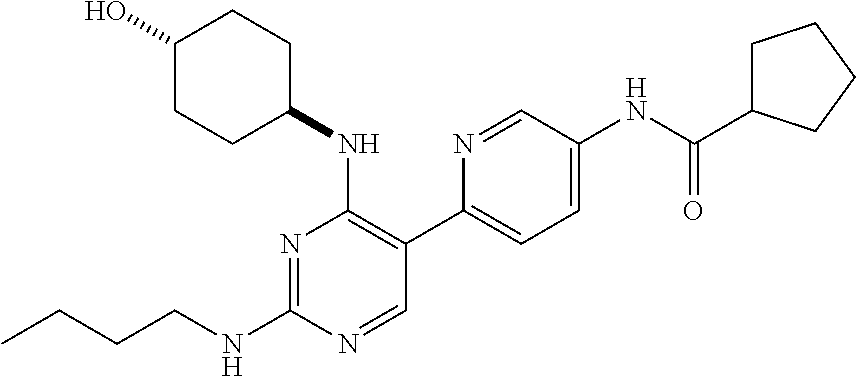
CCCCNC1=NC(NC2CCC(O)CC2)=C(C2=CC=C(NC(C3CCCC3)=O)C=N2)C=N1
